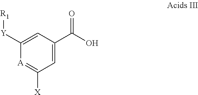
C1=C(C(O)=O)C=C([Y][R1])[A]=C1[X]
